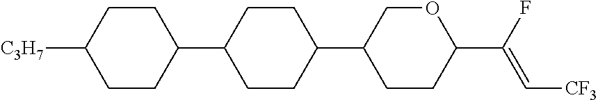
C1CC(C2CCC(C3CCC(C(F)=C[CF3])OC3)CC2)CCC1[C3H7]
